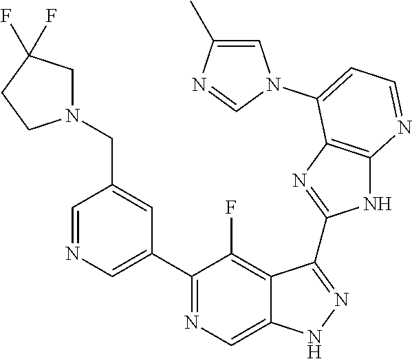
C1=NC=C(C2=NC=C3C(=C2F)C(C2=NC4=C(N2)N=CC=C4N2C=C(C)N=C2)=NN3)C=C1CN1CC(F)(F)CC1
